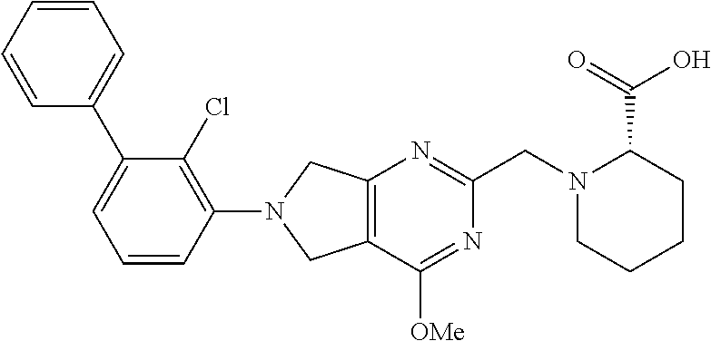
C12=C(C([OMe])=NC(CN3C(C(=O)O)CCCC3)=N1)CN(C1=C(Cl)C(C3=CC=CC=C3)=CC=C1)C2
